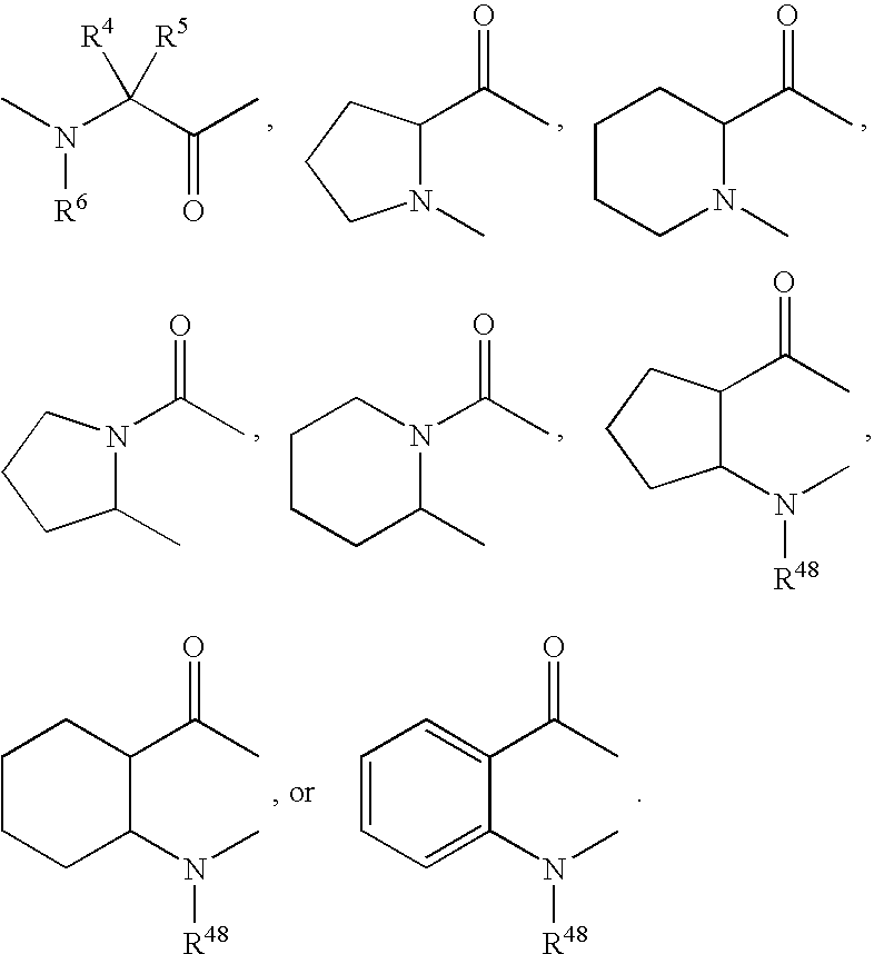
CN(C(C(C)=O)([R4])[R5])[R6].N1(C)C(C(C)=O)CCC1.N1(C)C(C(C)=O)CCCC1.C1(C)N(C(C)=O)CCC1.C1(C)N(C(C)=O)CCCC1.C1(N(C)[R48])C(C(C)=O)CCC1.C1(N(C)[R48])C(C(C)=O)CCCC1.C1(N(C)[R48])=CC=CC=C1C(C)=O
